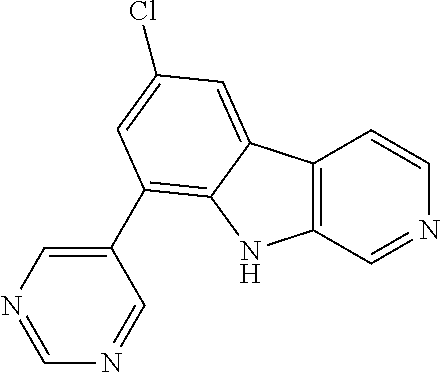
C12=C(C=NC=C1)NC1=C(C3=CN=CN=C3)C=C(Cl)C=C21
